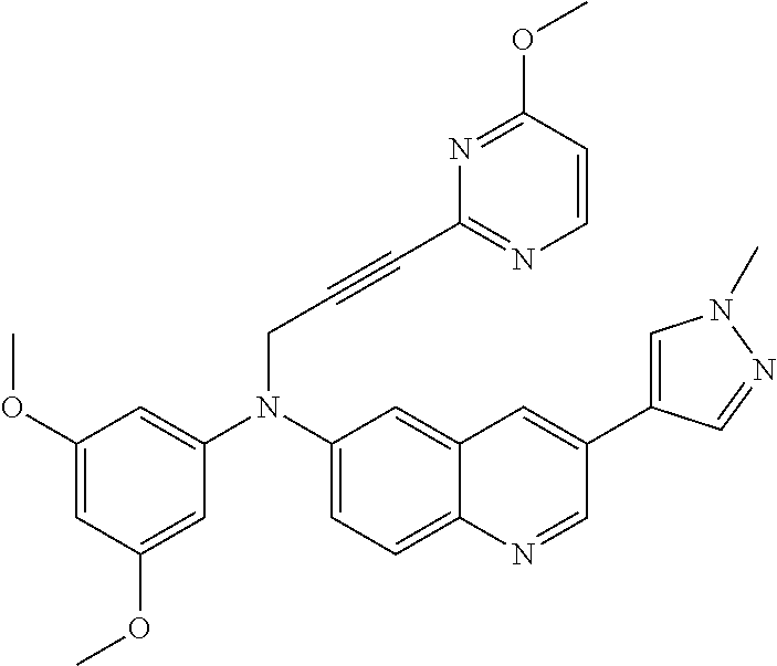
C1(N(C2=CC(OC)=CC(OC)=C2)CC#CC2=NC=CC(OC)=N2)=CC=C2C(=C1)C=C(C1=CN(C)N=C1)C=N2
